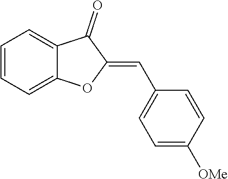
C1=CC=C2C(=C1)C(=O)C(=CC1=CC=C([OMe])C=C1)O2
